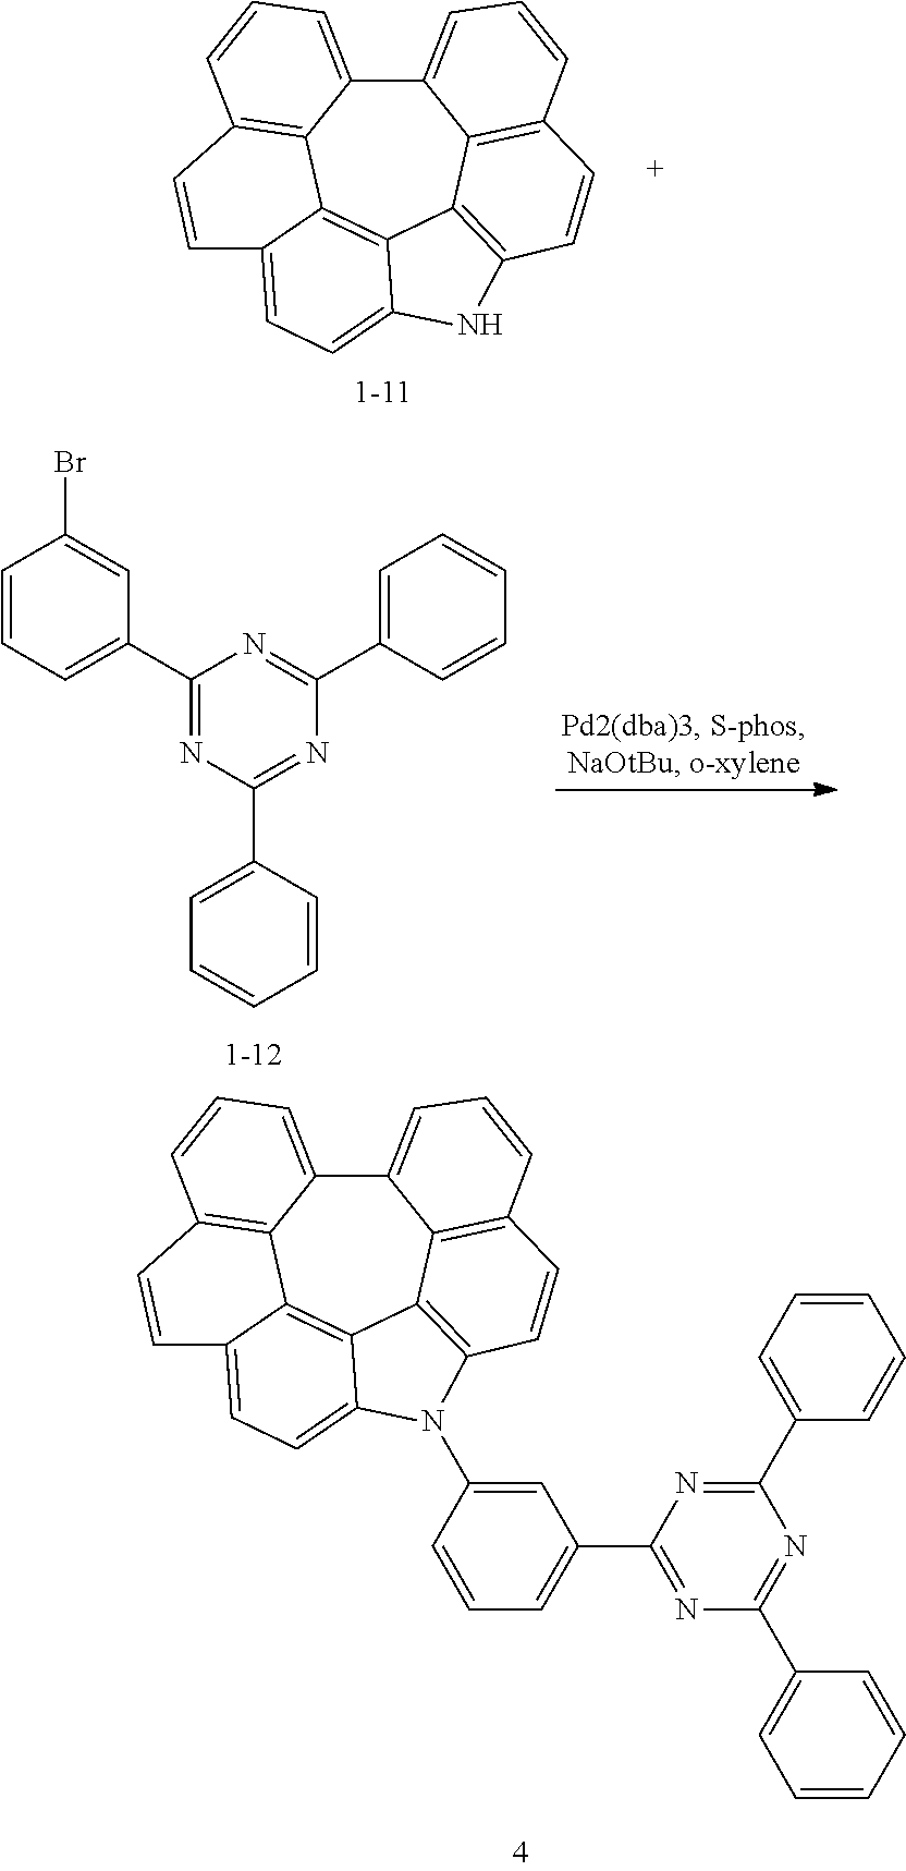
C12=CC=CC3=C1C1=C(C=C3)N(C3=CC(C4=NC(C5=CC=CC=C5)=NC(C5=CC=CC=C5)=N4)=CC=C3)C3=CC=C4C(=C13)C1=C(C=CC=C21)C=C4.C12=CC=CC3=C1C1=C(NC4=CC=C5C(=C14)C1=C(C=CC=C21)C=C5)C=C3.C1=CC=C(C2=NC(C3=CC=CC=C3)=NC(C3=CC=CC=C3)=N2)C=C1Br
